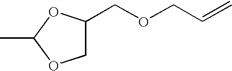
CC1OCC(COCC=C)O1
